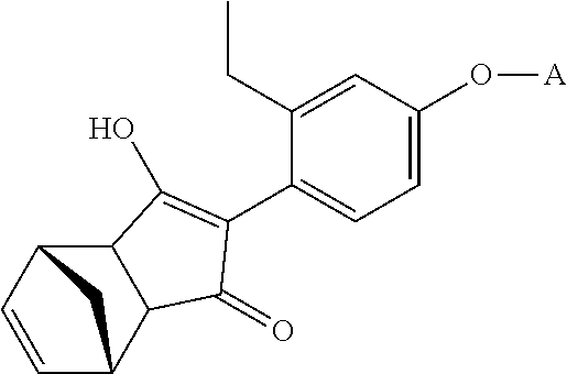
C12C3C=CC(C1C(=O)C(C1=CC=C(O[A])C=C1CC)=C2O)C3
